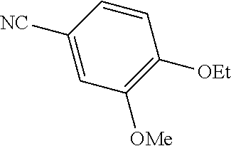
C1=CC([NC])=CC([OMe])=C1[OEt]
